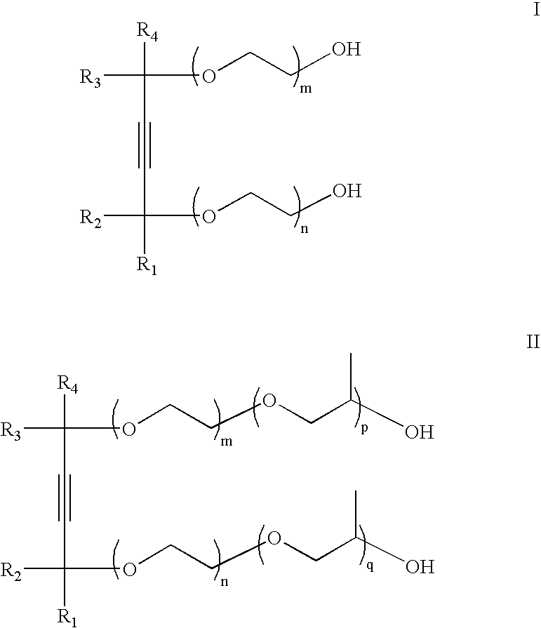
[R4]C(OCCO)([R3])C#CC(OCCO)([R2])[R1].[R4]C(OCCOCC(O)C)([R3])C#CC(OCCOCC(O)C)([R2])[R1]
